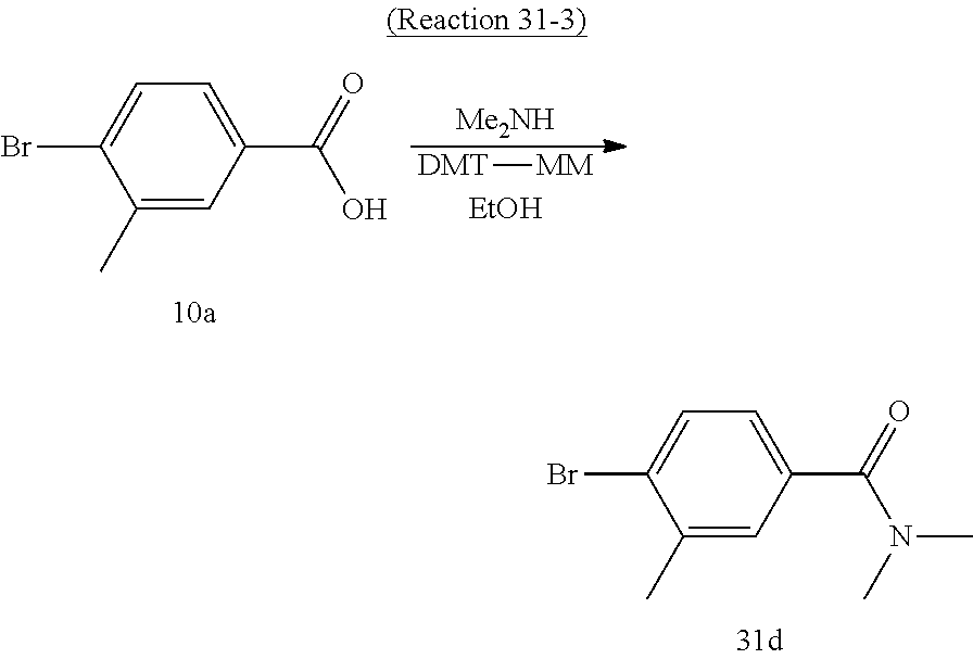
C1(C)=CC(C(O)=O)=CC=C1Br.[DMT][MM].[EtOH].[Me2NH].C1(C)=CC(C(N(C)C)=O)=CC=C1Br
